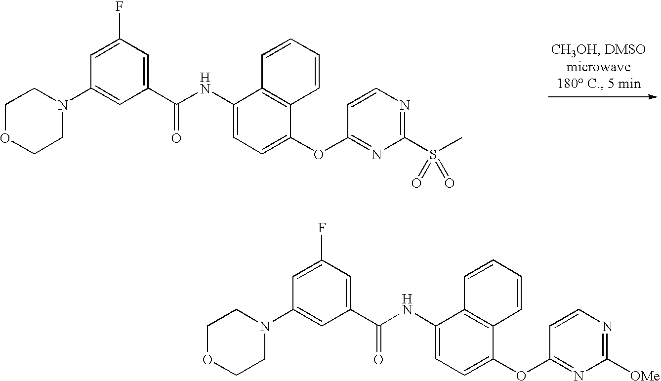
C1=C(F)C=C(C(NC2=CC=C(OC3=NC(S(C)(=O)=O)=NC=C3)C3=C2C=CC=C3)=O)C=C1N1CCOCC1.C1=C(F)C=C(C(NC2=CC=C(OC3=NC([OMe])=NC=C3)C3=C2C=CC=C3)=O)C=C1N1CCOCC1
